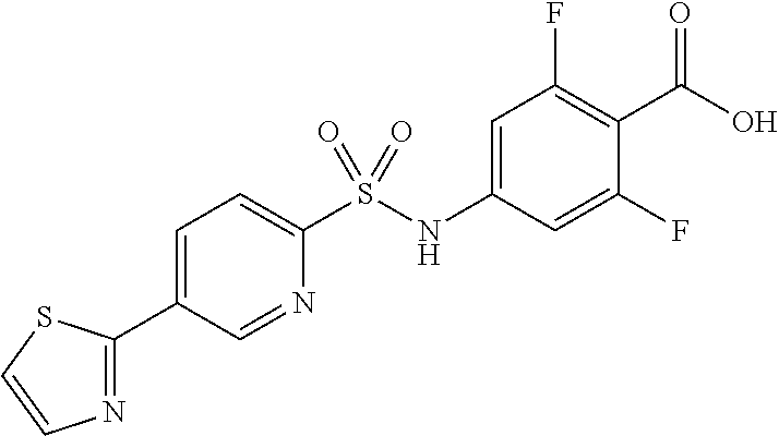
OC(=O)C1=C(F)C=C(NS(C2=CC=C(C3=NC=CS3)C=N2)(=O)=O)C=C1F
